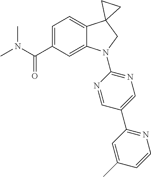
C(C1=CC=C2C(=C1)N(C1=NC=C(C3=NC=CC(C)=C3)C=N1)CC21CC1)(=O)N(C)C
